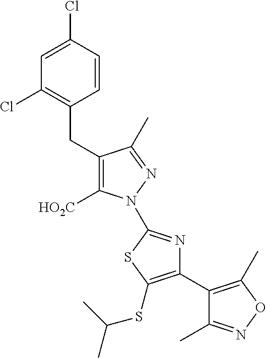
C(C1=C([HO2C])N(C2=NC(C3=C(C)ON=C3C)=C(SC(C)C)S2)N=C1C)C1=C(Cl)C=C(Cl)C=C1
